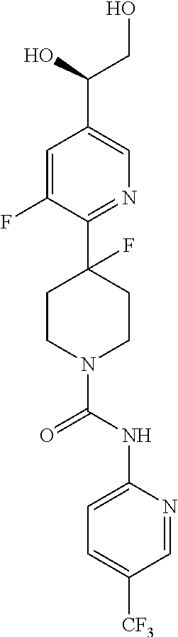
C1=C(F)C(C2(F)CCN(C(NC3=CC=C([CF3])C=N3)=O)CC2)=NC=C1C(O)CO
